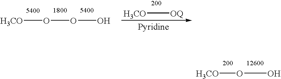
[H3CO]OO.[H3CO]OOO.[H3CO][OQ]
